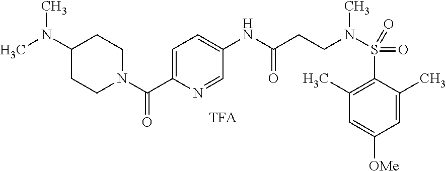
C1=C(C)C(S(N(CCC(=O)NC2=CC=C(C(N3CCC(N(C)C)CC3)=O)N=C2)C)(=O)=O)=C(C)C=C1[OMe]
